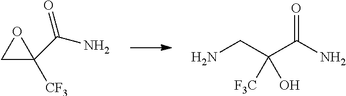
NCC(C(N)=O)([F3C])O.O1CC1([CF3])C(N)=O
